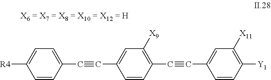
C1(C#CC2=CC([X9])=C(C#CC3=CC([X11])=C([Y1])C=C3)C=C2)=CC=C([R4])C=C1
